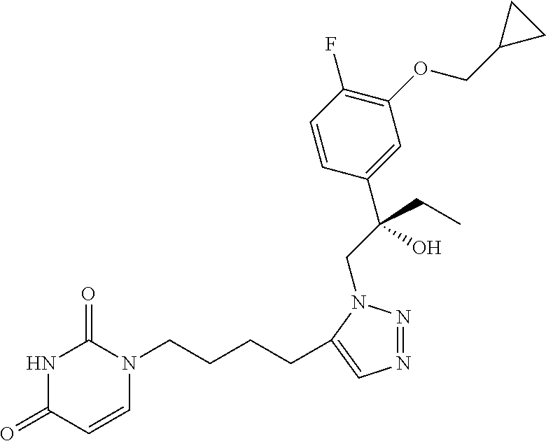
N1C(=O)C=CN(CCCCC2=CN=NN2CC(C2=CC(OCC3CC3)=C(F)C=C2)(CC)O)C1=O
